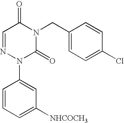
C1=NN(C2=CC([NHCOCH3])=CC=C2)C(=O)N(CC2=CC=C(Cl)C=C2)C1=O
